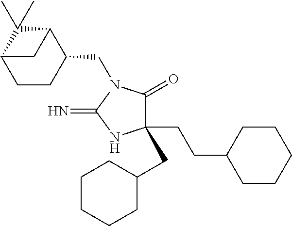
C1(CCC2CCCCC2)(CC2CCCCC2)C(=O)N(CC2C3C(C)(C)C(CC2)C3)C(=N)N1
